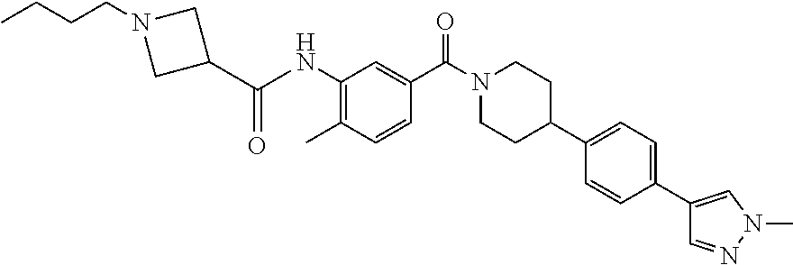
C(CCN1CC(C(=O)NC2=C(C)C=CC(C(=O)N3CCC(C4=CC=C(C5=CN(C)N=C5)C=C4)CC3)=C2)C1)C
